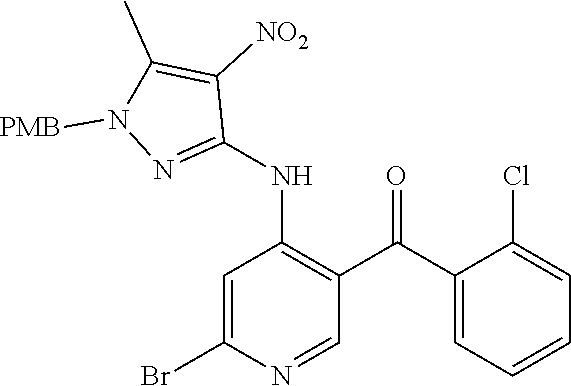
C1=C(Br)N=CC(C(C2=CC=CC=C2Cl)=O)=C1NC1=NN([PMB])C(C)=C1[NO2]
